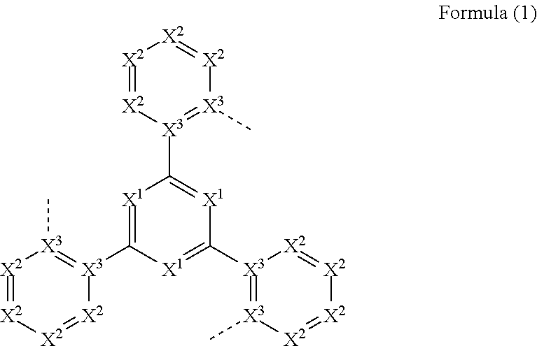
[X2]1=[X2][X2]=[X2][X3](C2=[X1]C([X3]3=[X3](C)[X2]=[X2][X2]=[X2]3)=[X1]C([X3]3=[X3](C)[X2]=[X2][X2]=[X2]3)=[X1]2)=[X3]1C
